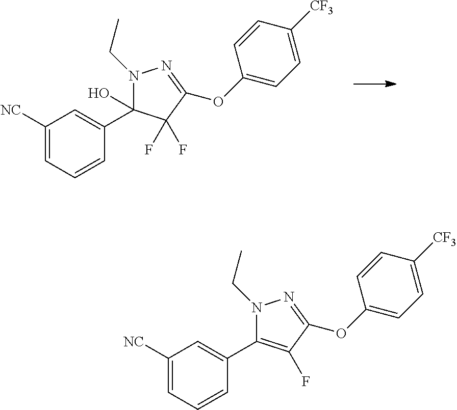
C1=C([NC])C=C(C2=C(F)C(OC3=CC=C([CF3])C=C3)=NN2CC)C=C1.C1=C([NC])C=C(C2(O)N(CC)N=C(OC3=CC=C([CF3])C=C3)C2(F)F)C=C1
